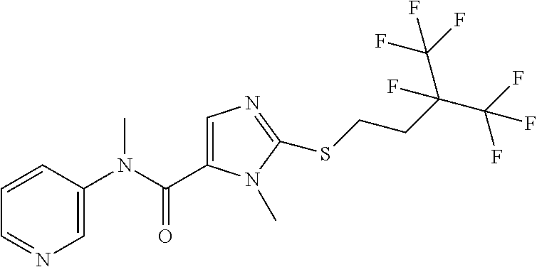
C1=CC(N(C(=O)C2=CN=C(SCCC(C(F)(F)F)(C(F)(F)F)F)N2C)C)=CN=C1
